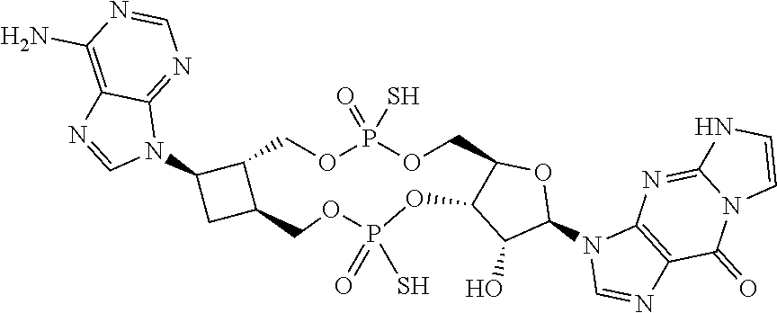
C12C(N3C4=NC=NC(N)=C4N=C3)CC1COP(=O)(S)OC1C(COP(S)(=O)OC2)OC(N2C=NC3=C2N=C2N(C3=O)C=CN2)C1O
